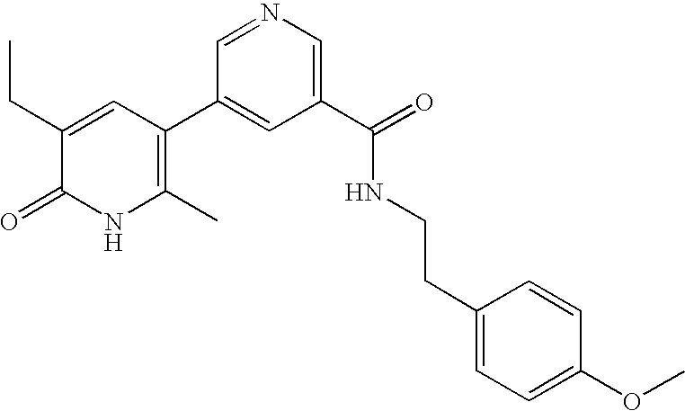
C1(C)=C(C2=CC(C(=O)NCCC3=CC=C(OC)C=C3)=CN=C2)C=C(CC)C(=O)N1
